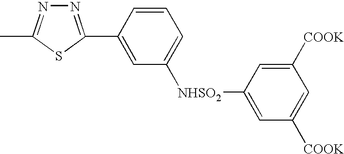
N1=C(C2=CC([NHSO2]C3=CC([COOK])=CC([COOK])=C3)=CC=C2)SC(C)=N1
